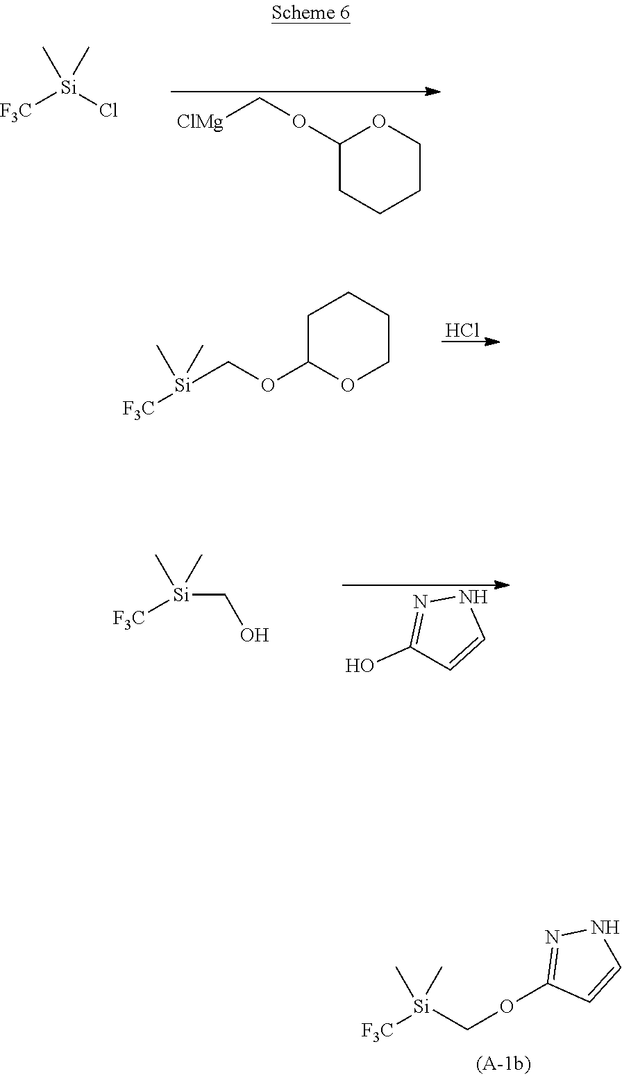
C([ClMg])OC1CCCCO1.[Si]([F3C])(Cl)(C)C.Cl.O(C1CCCCO1)C[Si]([F3C])(C)C.C1(O)=NNC=C1.[Si](CO)(C)(C)[F3C].C(OC1=NNC=C1)[Si]([F3C])(C)C
